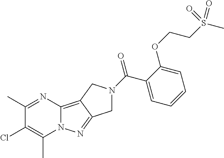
C1(C)=NC2=C3C(=NN2C(C)=C1Cl)CN(C(=O)C1=CC=CC=C1OCCS(C)(=O)=O)C3
